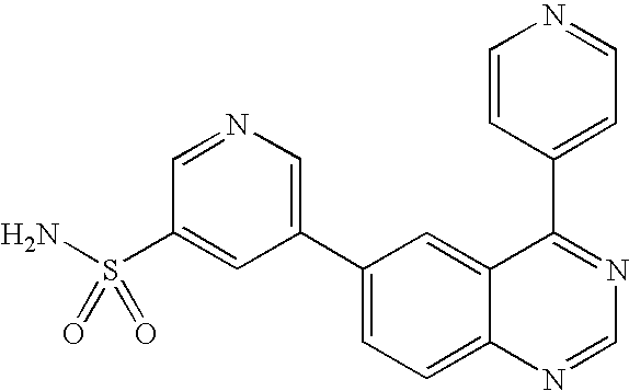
C1=NC=C(C2=CC=C3C(=C2)C(C2=CC=NC=C2)=NC=N3)C=C1S(N)(=O)=O
